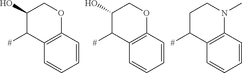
C1=CC2=C(C=C1)C([#])C(O)CO2.C1=CC2=C(C=C1)C([#])C(O)CO2.C1=CC2=C(C=C1)C([#])CCN2C
